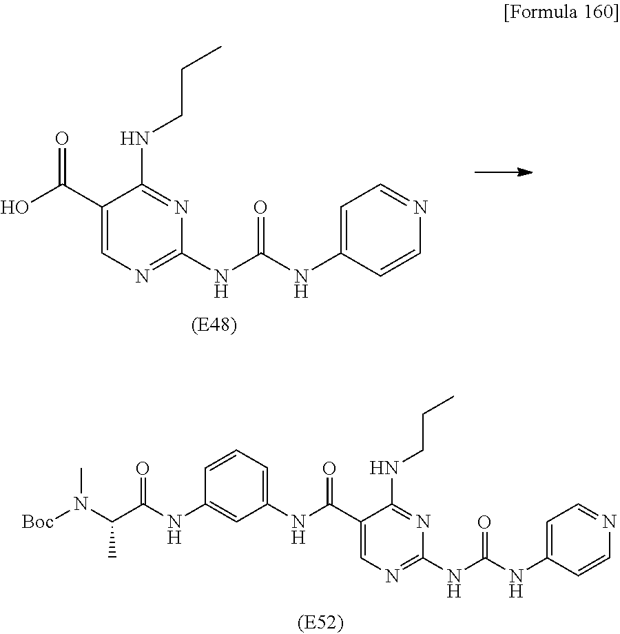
C1(C(O)=O)=CN=C(NC(NC2=CC=NC=C2)=O)N=C1NCCC.C1(C(NC2=CC=CC(NC(C(N([Boc])C)C)=O)=C2)=O)=CN=C(NC(NC2=CC=NC=C2)=O)N=C1NCCC
